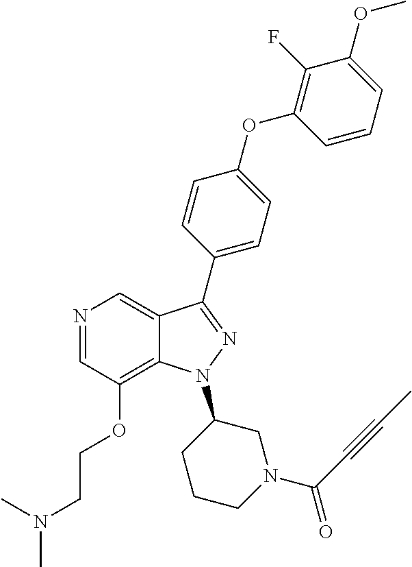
N1=CC(OCCN(C)C)=C2C(=C1)C(C1=CC=C(OC3=C(F)C(OC)=CC=C3)C=C1)=NN2C1CCCN(C(=O)C#CC)C1
